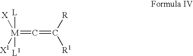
[M](=C=C([R])[R1])([L])([X])([L1])[X1]
